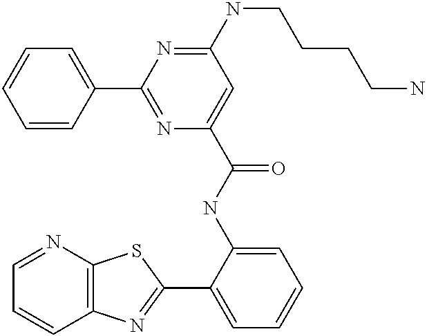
C1=NC2=C(C=C1)N=C(C1=CC=CC=C1NC(=O)C1=CC(NCCCCN)=NC(C3=CC=CC=C3)=N1)S2
